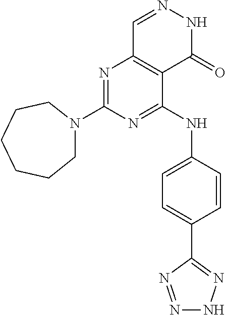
N1=C(N2CCCCCC2)N=C(NC2=CC=C(C3=NNN=N3)C=C2)C2=C1C=NNC2=O
